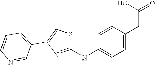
C1(NC2=NC(C3=CC=CN=C3)=CS2)=CC=C(CC(=O)O)C=C1
